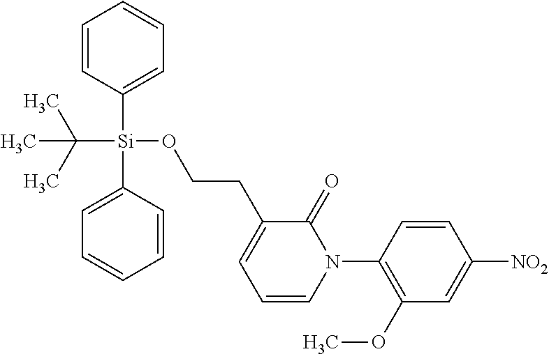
C1=CC([Si](C2=CC=CC=C2)(OCCC2=CC=CN(C3=C(OC)C=C([NO2])C=C3)C2=O)C(C)(C)C)=CC=C1
